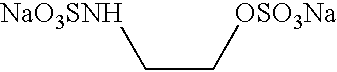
C(C[OSO3Na])[NaO3SNH]
